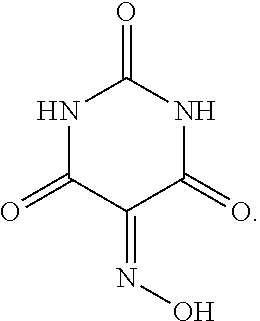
N1C(=O)C(=NO)C(=O)NC1=O
